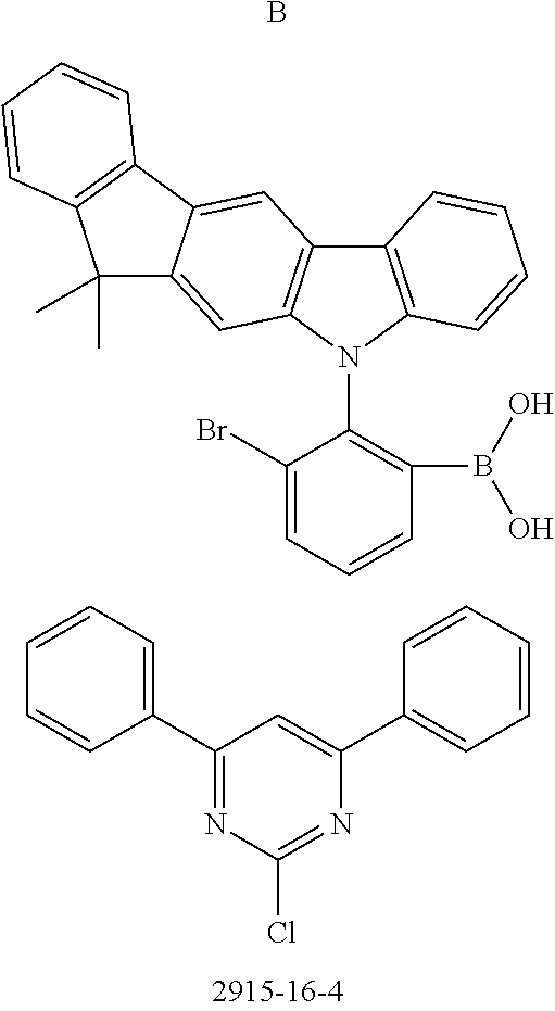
C12=C(N(C3=C(B(O)O)C=CC=C3Br)C3=C1C=C1C(=C3)C(C)(C)C3=C1C=CC=C3)C=CC=C2.B.C1(C2=NC(Cl)=NC(C3=CC=CC=C3)=C2)=CC=CC=C1
